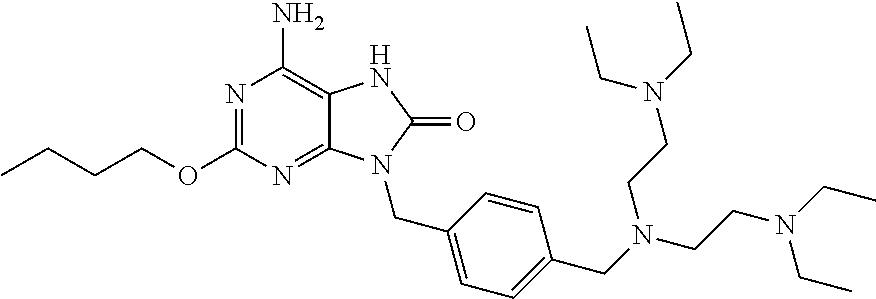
N1=C(OCCCC)N=C2C(=C1N)NC(=O)N2CC1=CC=C(CN(CCN(CC)CC)CCN(CC)CC)C=C1
